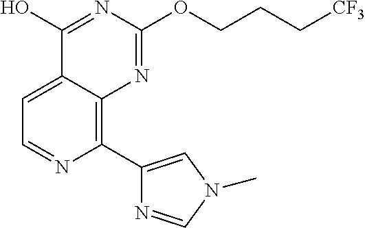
C1=C2C(=C(C3=CN(C)C=N3)N=C1)N=C(OCCC[CF3])N=C2O
